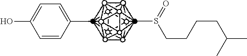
C1=CC(C)=CC=C1O.CS(CCCCC(C)C)=O
